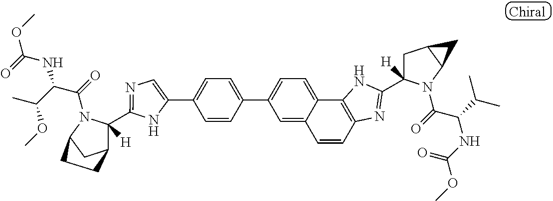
C1(C2=CC=C(C3=CC=C4C5=C(N=C(C6([H])CC7C(N6C(C(C(C)C)NC(=O)OC)=O)C7)N5)C=CC4=C3)C=C2)=CN=C(C2([H])C3CC(N2C(=O)C(C(C)OC)NC(=O)OC)CC3)N1
